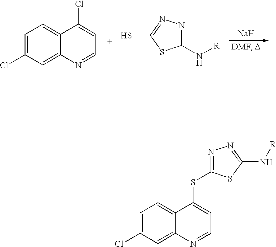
C1=C(Cl)C=C2C(=C1)C(Cl)=CC=N2.N1=C(N[R])SC(S)=N1.[Na].C1=C(Cl)C=C2C(=C1)C(SC1=NN=C(N[R])S1)=CC=N2
